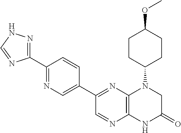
C12=C(N=C(C3=CN=C(C4=NNC=N4)C=C3)C=N1)N(C1CCC(OC)CC1)CC(=O)N2
